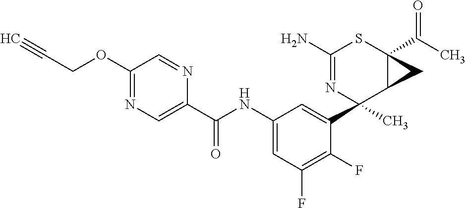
C1(OCC#C)=NC=C(C(NC2=CC(F)=C(F)C(C3(C)C4C(C(C)=O)(SC(N)=N3)C4)=C2)=O)N=C1
